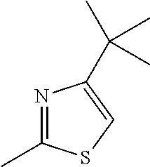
N1=C(C)SC=C1C(C)(C)C
